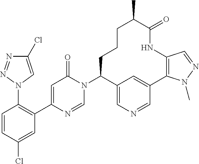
C1=CC(Cl)=CC(C2=CC(=O)N(C3C4=CN=CC(=C4)C4=C(NC(=O)C(C)CCC3)C=NN4C)C=N2)=C1N1C=C(Cl)N=N1
